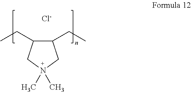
CN1(C)CC(CC)C(CC)C1.[Cl-]
